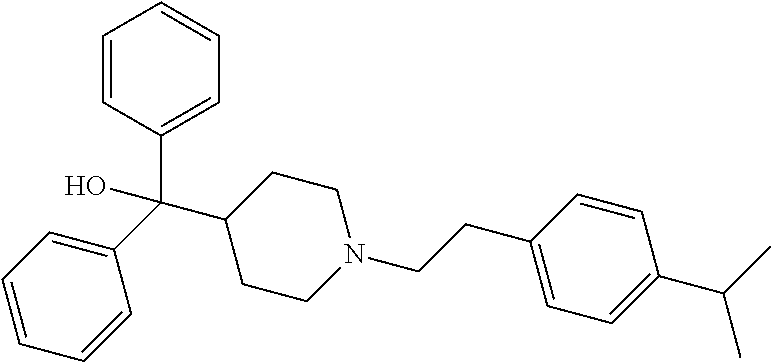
C1(C(C2=CC=CC=C2)(O)C2CCN(CCC3=CC=C(C(C)C)C=C3)CC2)=CC=CC=C1
